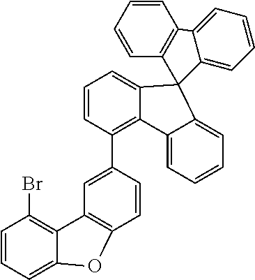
C1=CC=C2C(=C1Br)C1=C(C=CC(C3=C4C(=CC=C3)C3(C5=CC=CC=C45)C4=C(C=CC=C4)C4=CC=CC=C34)=C1)O2
